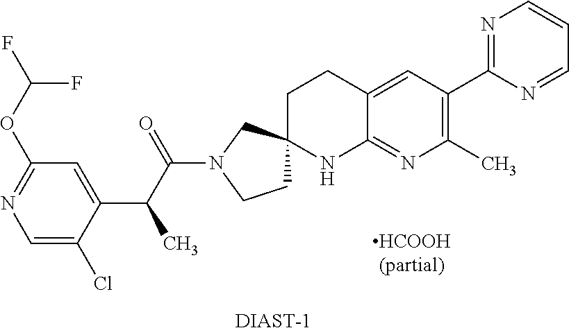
C1=C(Cl)C(C(C(N2CCC3(C2)CCC2=CC(C4=NC=CC=N4)=C(C)N=C2N3)=O)C)=CC(OC(F)F)=N1.[DIAST-1]
